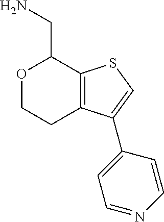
C12=C(SC=C1C1=CC=NC=C1)C(CN)OCC2
